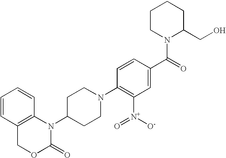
C1=CC2=C(C=C1)N(C1CCN(C3=C([N+]([O-])=O)C=C(C(=O)N4C(CO)CCCC4)C=C3)CC1)C(=O)OC2
